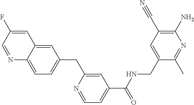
C1=C2C(=CC=C1CC1=CC(C(=O)NCC3=CC(C#N)=C(N)N=C3C)=CC=N1)N=CC(F)=C2
